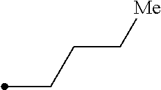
C(CC[Me])C
